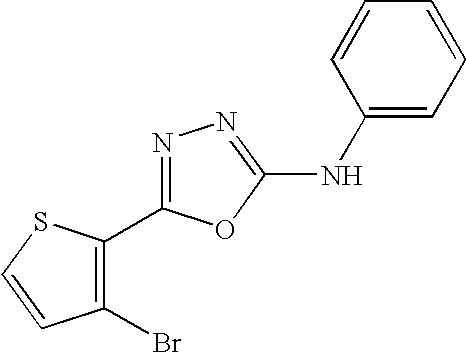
C1(Br)=C(C2=NN=C(NC3=CC=CC=C3)O2)SC=C1
